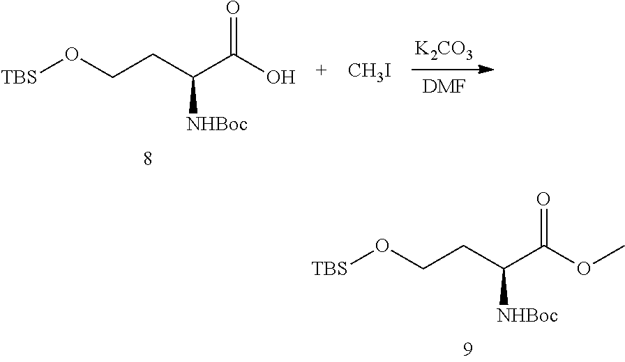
C(CC(C(OC)=O)[NHBoc])O[TBS].C(CC(C(O)=O)[NHBoc])O[TBS].[K2CO3].[DMF].[CH3I]
